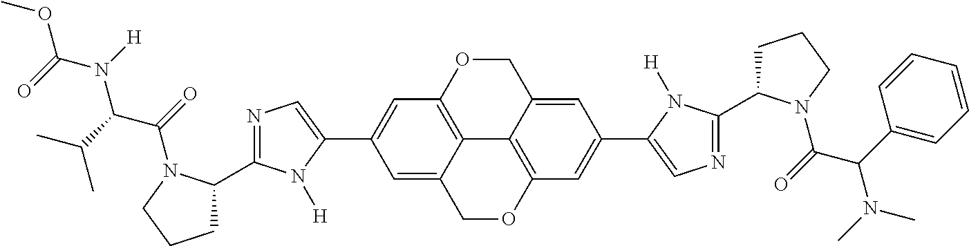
C12=C3OCC4=CC(C5=CN=C(C6CCCN6C(=O)C(C6=CC=CC=C6)N(C)C)N5[H])=CC(=C14)OCC2=CC(C1=CN=C(C2CCCN2C(=O)C(C(C)C)N([H])C(=O)OC)N1[H])=C3
